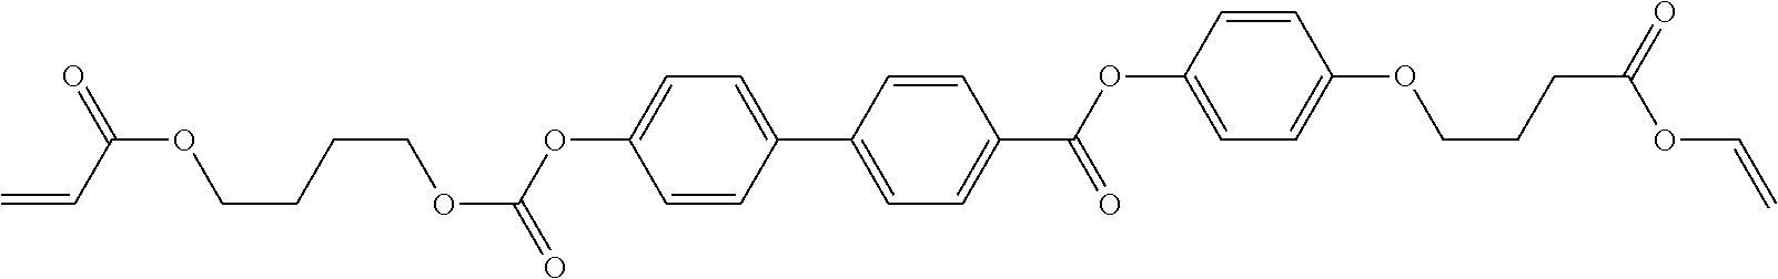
C1=CC(C2=CC=C(C(=O)OC3=CC=C(OCCCC(OC=C)=O)C=C3)C=C2)=CC=C1OC(OCCCCOC(C=C)=O)=O
